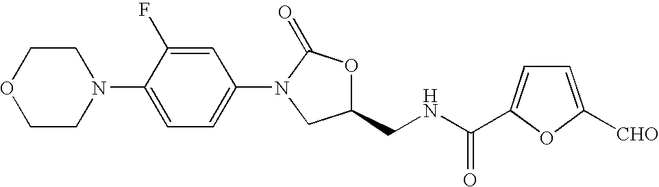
C1COCCN1C1=CC=C(N2CC(CNC(=O)C3=CC=C([CHO])O3)OC2=O)C=C1F
